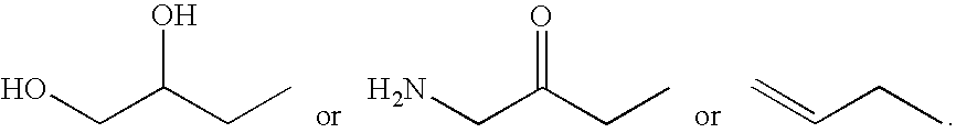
OCC(CC)O.NCC(CC)=O.C=CCC
